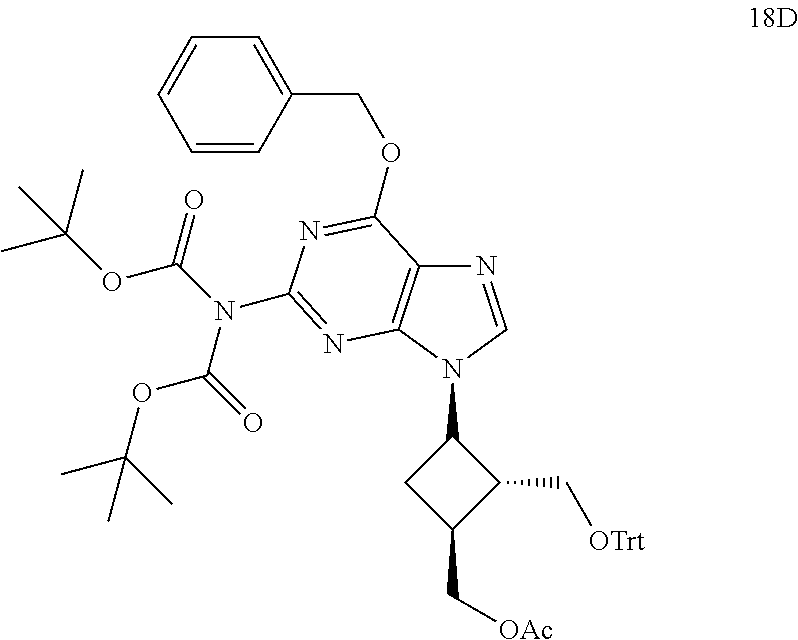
N1=CN(C2CC(C[OAc])C2C[OTrt])C2=C1C(OCC1=CC=CC=C1)=NC(N(C(OC(C)(C)C)=O)C(OC(C)(C)C)=O)=N2
